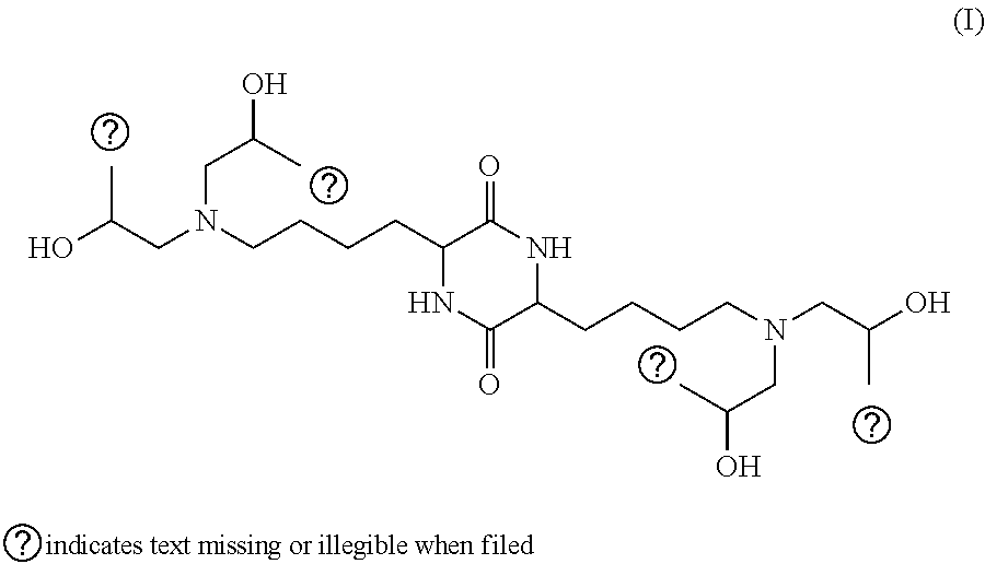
C1(CCCCN(CC(O)C)CC(O)C)NC(=O)C(CCCCN(CC(O)C)CC(O)C)NC1=O
